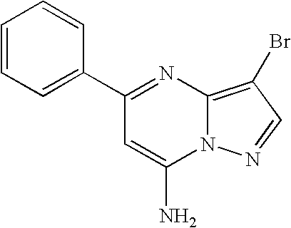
C1=CC=C(C2=NC3=C(Br)C=NN3C(N)=C2)C=C1
